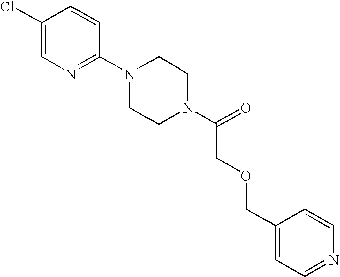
C1(Cl)=CN=C(N2CCN(C(=O)COCC3=CC=NC=C3)CC2)C=C1
